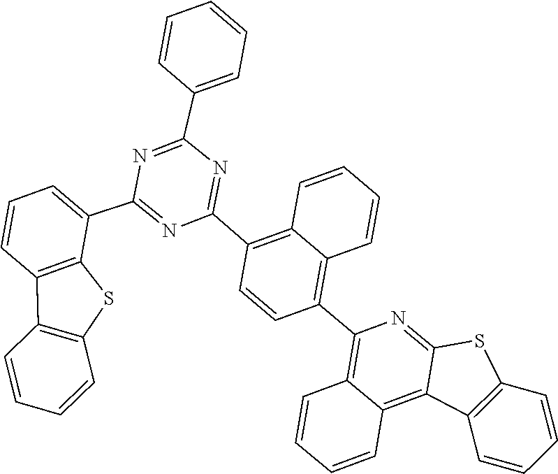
C12=C(C3=NC(C4=CC=CC=C4)=NC(C4=CC=CC5=C4SC4=C5C=CC=C4)=N3)C=CC(C3=C4C(=C5C(=N3)SC3=C5C=CC=C3)C=CC=C4)=C1C=CC=C2
